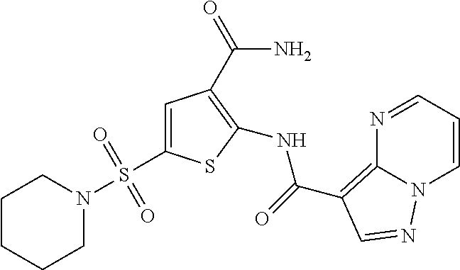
C1=C(S(N2CCCCC2)(=O)=O)SC(NC(=O)C2=C3N=CC=CN3N=C2)=C1C(=O)N
